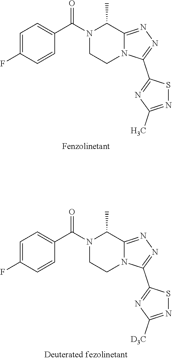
N1=C(C2=NN=C3C(C)N(C(C4=CC=C(F)C=C4)=O)CCN32)SN=C1C.N1=C(C2=NN=C3C(C)N(C(C4=CC=C(F)C=C4)=O)CCN32)SN=C1[D3C]
